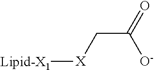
[X](CC(=O)[O-])[Lipid-X1]
